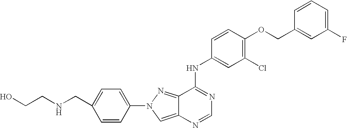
C(CNCC1=CC=C(N2C=C3C(=N2)C(NC2=CC(Cl)=C(OCC4=CC(F)=CC=C4)C=C2)=NC=N3)C=C1)O
